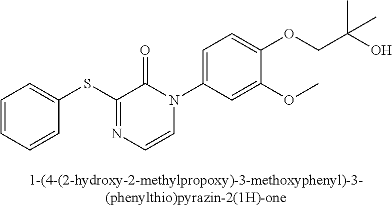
C1(SC2=NC=CN(C3=CC=C(OCC(O)(C)C)C(OC)=C3)C2=O)=CC=CC=C1
